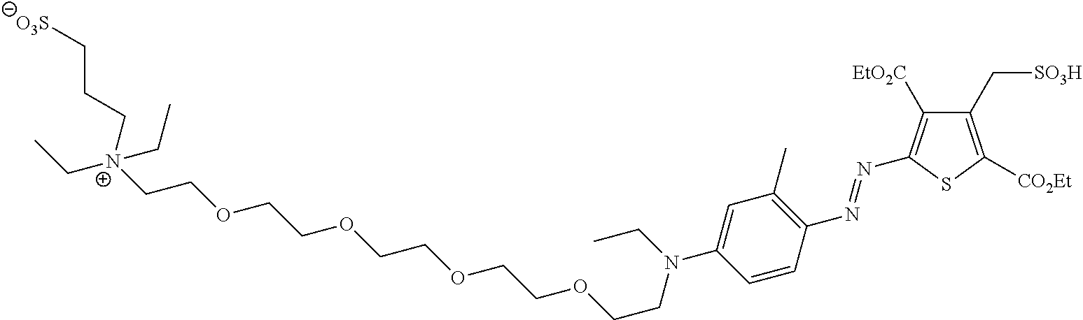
[O3S]CCC[N+](CC)(CCOCCOCCOCCOCCN(CC)C1=CC(C)=C(N=NC2=C([EtO2C])C(C[SO3H])=C([CO2Et])S2)C=C1)CC
